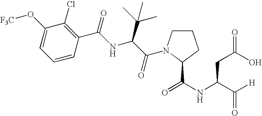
C1(O[F3C])=CC=CC(C(NC(C(=O)N2CCCC2C(NC(C([H])=O)CC(O)=O)=O)C(C)(C)C)=O)=C1Cl
